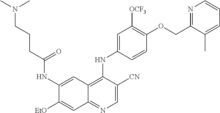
C1=C([CN])C(NC2=CC([OCF3])=C(OCC3=NC=CC=C3C)C=C2)=C2C(=N1)C=C([EtO])C(NC(CCCN(C)C)=O)=C2
